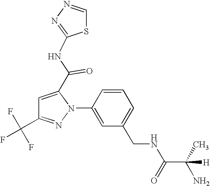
C1=CC(N2C(C(=O)NC3=NN=CS3)=CC(C(F)(F)F)=N2)=CC(CNC(C(C)(N)[H])=O)=C1
